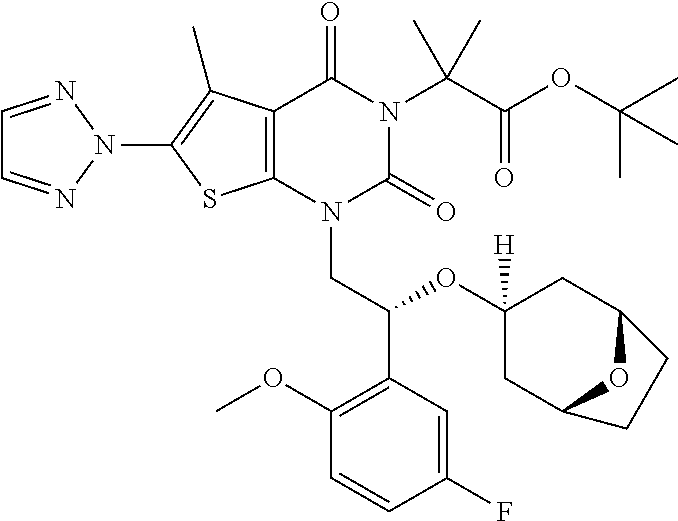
C1=NN(C2=C(C)C3=C(S2)N(CC(OC2([H])CC4OC(C2)CC4)C2=C(OC)C=CC(F)=C2)C(=O)N(C(C(=O)OC(C)(C)C)(C)C)C3=O)N=C1
